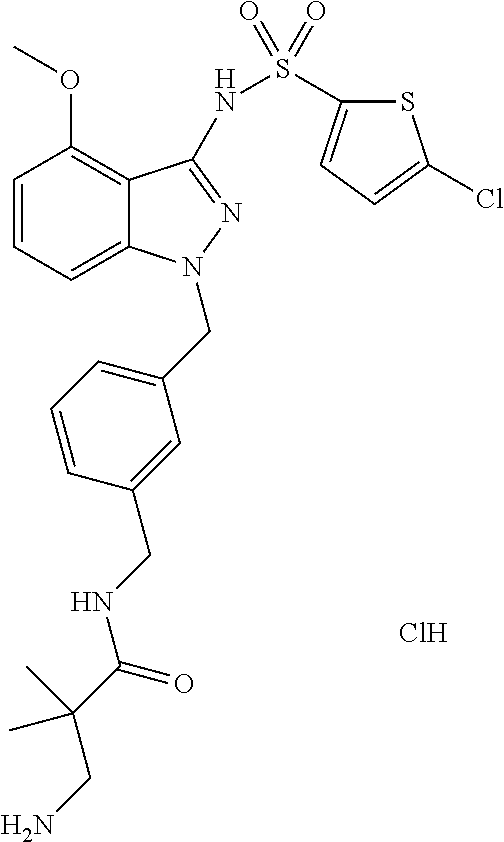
C1=CC=C2C(=C1OC)C(NS(C1=CC=C(Cl)S1)(=O)=O)=NN2CC1=CC=CC(CNC(=O)C(CN)(C)C)=C1.Cl
